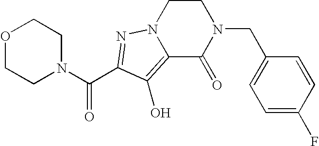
N1(C(=O)C2=NN3CCN(CC4=CC=C(F)C=C4)C(=O)C3=C2O)CCOCC1
